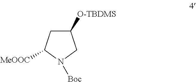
C1([O-TBDMS])CC([MeOOC])N([Boc])C1
